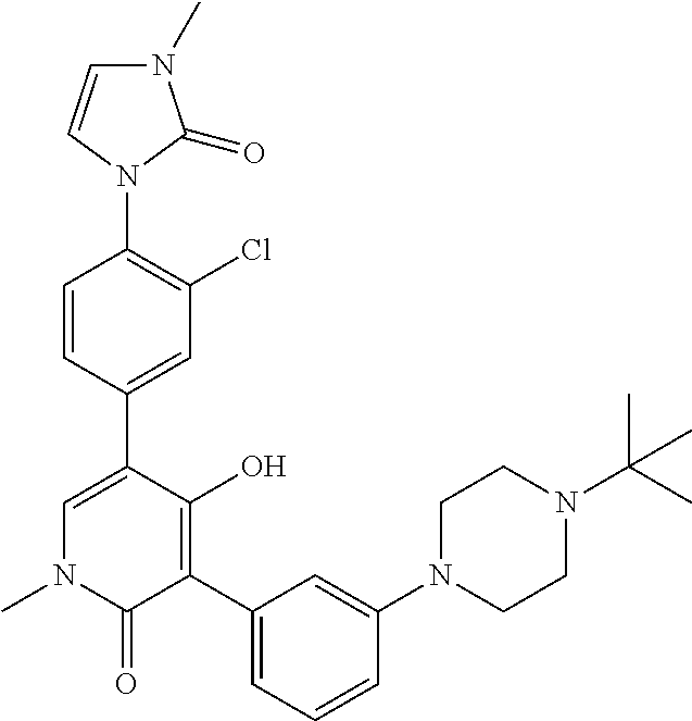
C1=CC(C2=CN(C)C(=O)C(C3=CC=CC(N4CCN(C(C)(C)C)CC4)=C3)=C2O)=CC(Cl)=C1N1C(=O)N(C)C=C1
